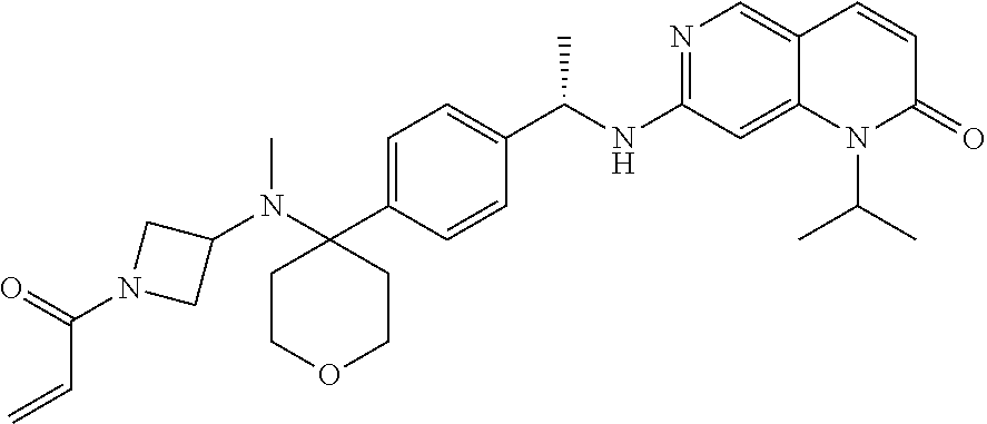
C1(N(C)C2(C3=CC=C(C(NC4=NC=C5C(=C4)N(C(C)C)C(=O)C=C5)C)C=C3)CCOCC2)CN(C(=O)C=C)C1
